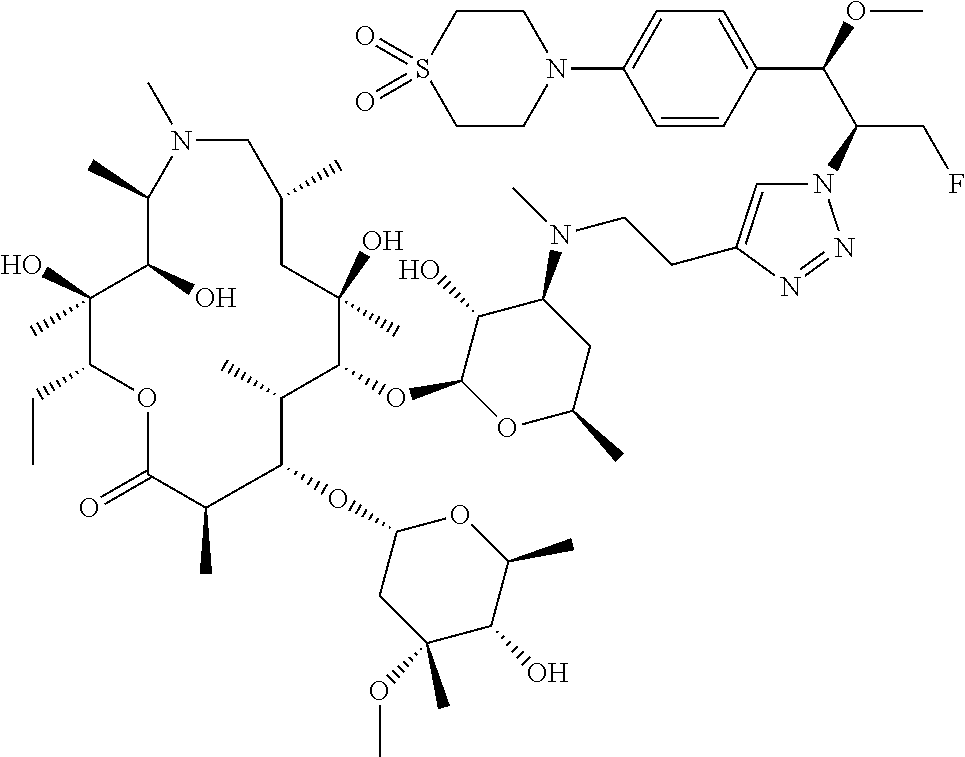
N1=NN(C(C(C2=CC=C(N3CCS(=O)(=O)CC3)C=C2)OC)CF)C=C1CCN(C1C(O)C(OC2C(C)C(OC3CC(OC)(C)C(O)C(C)O3)C(C)C(=O)OC(CC)C(O)(C)C(O)C(C)N(C)CC(C)CC2(O)C)OC(C)C1)C
